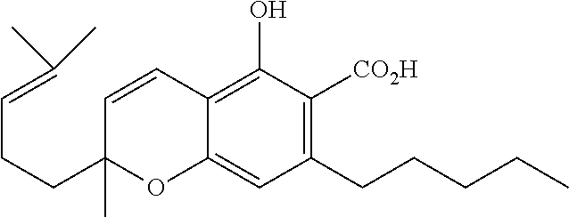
C1=CC2=C(O)C([CO2H])=C(CCCCC)C=C2OC1(CCC=C(C)C)C
